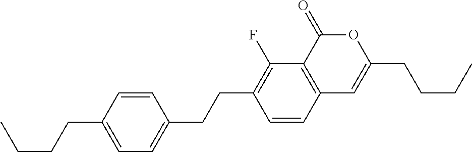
C12=C(C(=O)OC(CCCC)=C1)C(F)=C(CCC1=CC=C(CCCC)C=C1)C=C2
